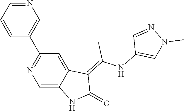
N1=CC=CC(C2=NC=C3C(=C2)C(=C(NC2=CN(C)N=C2)C)C(=O)N3)=C1C
